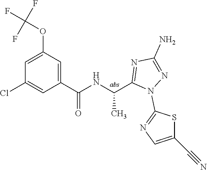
C1=C(OC(F)(F)F)C=C(C(=O)NC(C)C2=NC(N)=NN2C2=NC=C(C#N)S2)C=C1Cl
